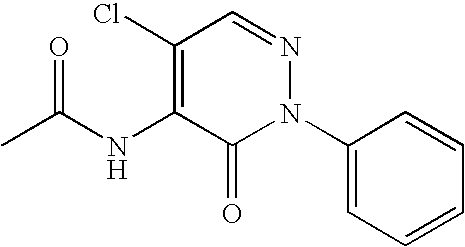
N(C1=C(Cl)C=NN(C2=CC=CC=C2)C1=O)C(C)=O
